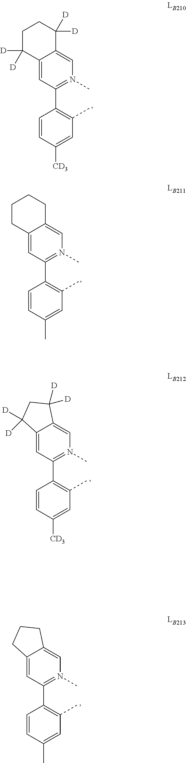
C12=CC(C3=C(C)C=C([CD3])C=C3)=N(C)C=C1C([D])([D])CC2([D])[D].C12=CC(C3=C(C)C=C(C)C=C3)=N(C)C=C1CCC2.C1(C2=N(C)C=C3C(=C2)C([D])([D])CCC3([D])[D])=C(C)C=C([CD3])C=C1.C1(C2=N(C)C=C3C(=C2)CCCC3)=C(C)C=C(C)C=C1
